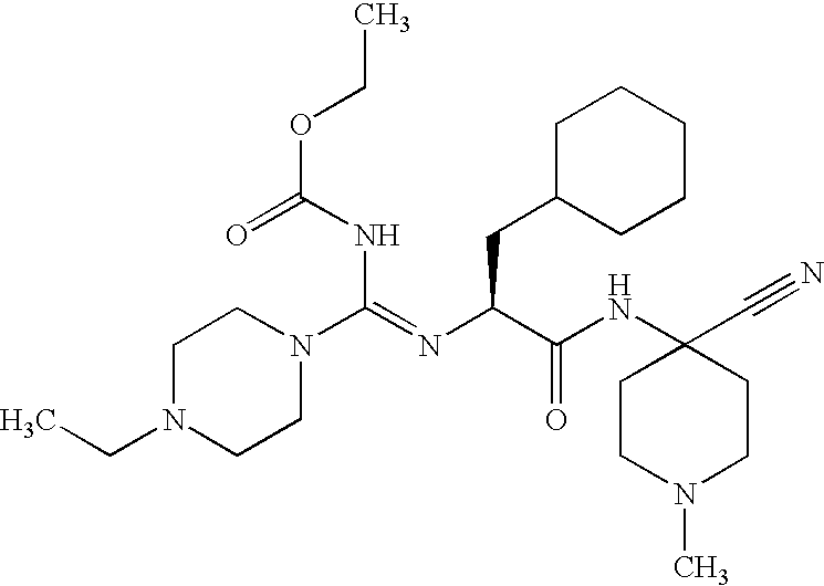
C(NC(=O)OCC)(=NC(C(NC1(C#N)CCN(C)CC1)=O)CC1CCCCC1)N1CCN(CC)CC1
